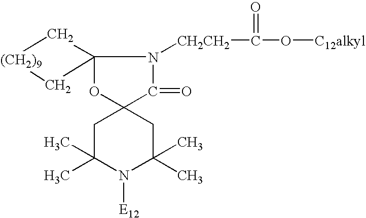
C1C(C)(C)N([E12])C(C)(C)CC12OC1(N([CH2CH2]C(O[C12alkyl])=O)C2=O)C[(CH2)9]C1
